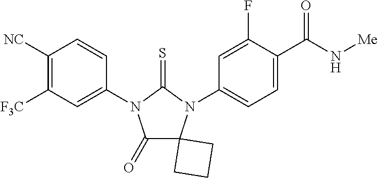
C1(=O)C2(N(C3=CC=C(C(N[Me])=O)C(F)=C3)C(=S)N1C1=CC([F3C])=C([NC])C=C1)CCC2
